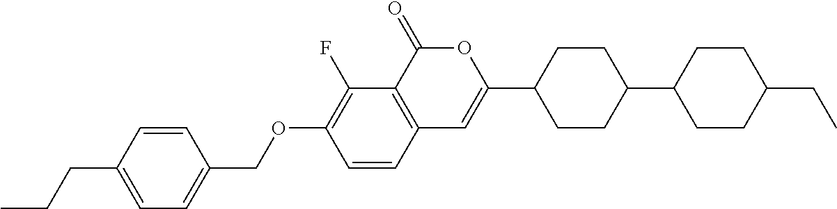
C12=C(C(=O)OC(C3CCC(C4CCC(CC)CC4)CC3)=C1)C(F)=C(OCC1=CC=C(CCC)C=C1)C=C2
